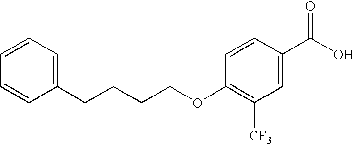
C1=C(C(O)=O)C=CC(OCCCCC2=CC=CC=C2)=C1[CF3]
